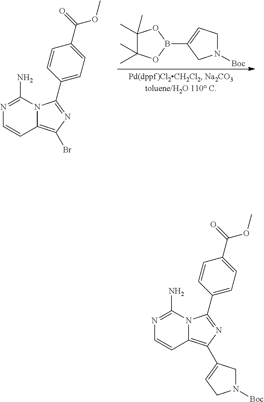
N1=C(N)N2C(=C(Br)N=C2C2=CC=C(C(=O)OC)C=C2)C=C1.C1(C)(C)C(C)(C)OB(C2=CCN([Boc])C2)O1.N1=C(N)N2C(=C(C3=CCN([Boc])C3)N=C2C2=CC=C(C(=O)OC)C=C2)C=C1
